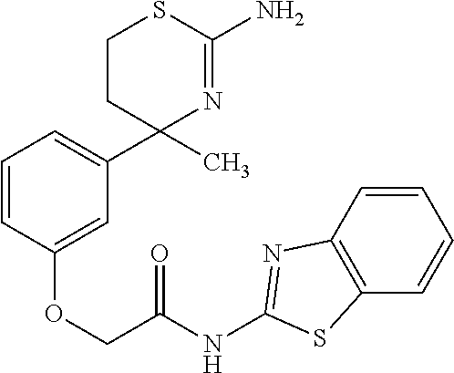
C1CC(C2=CC=CC(OCC(=O)NC3=NC4=C(C=CC=C4)S3)=C2)(C)N=C(N)S1
